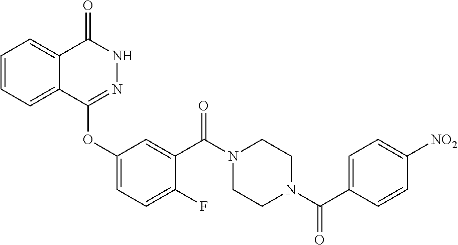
C1=CC=C2C(=C1)C(=O)NN=C2OC1=CC=C(F)C(C(N2CCN(C(C3=CC=C([NO2])C=C3)=O)CC2)=O)=C1
